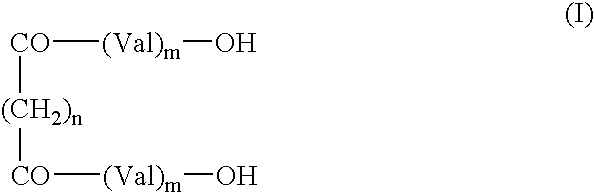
[CO]([(CH2)n][CO][(Val)m]O)[(Val)m]O
